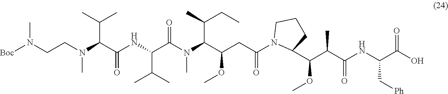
COC(C(C(=O)NC(C[Ph])C(O)=O)C)C1N(C(CC(OC)C(N(C)C(C(NC(C(N(C)CCN([Boc])C)C(C)C)=O)C(C)C)=O)C(C)CC)=O)CCC1
